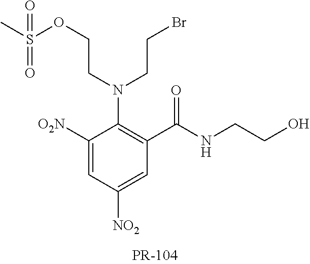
C1([O2N])=CC([NO2])=CC(C(NCCO)=O)=C1N(CCOS(C)(=O)=O)CCBr
